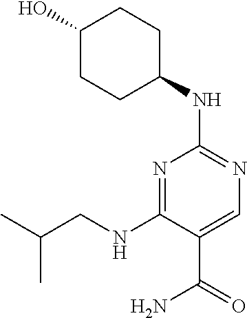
C1(O)CCC(NC2=NC=C(C(=O)N)C(NCC(C)C)=N2)CC1
